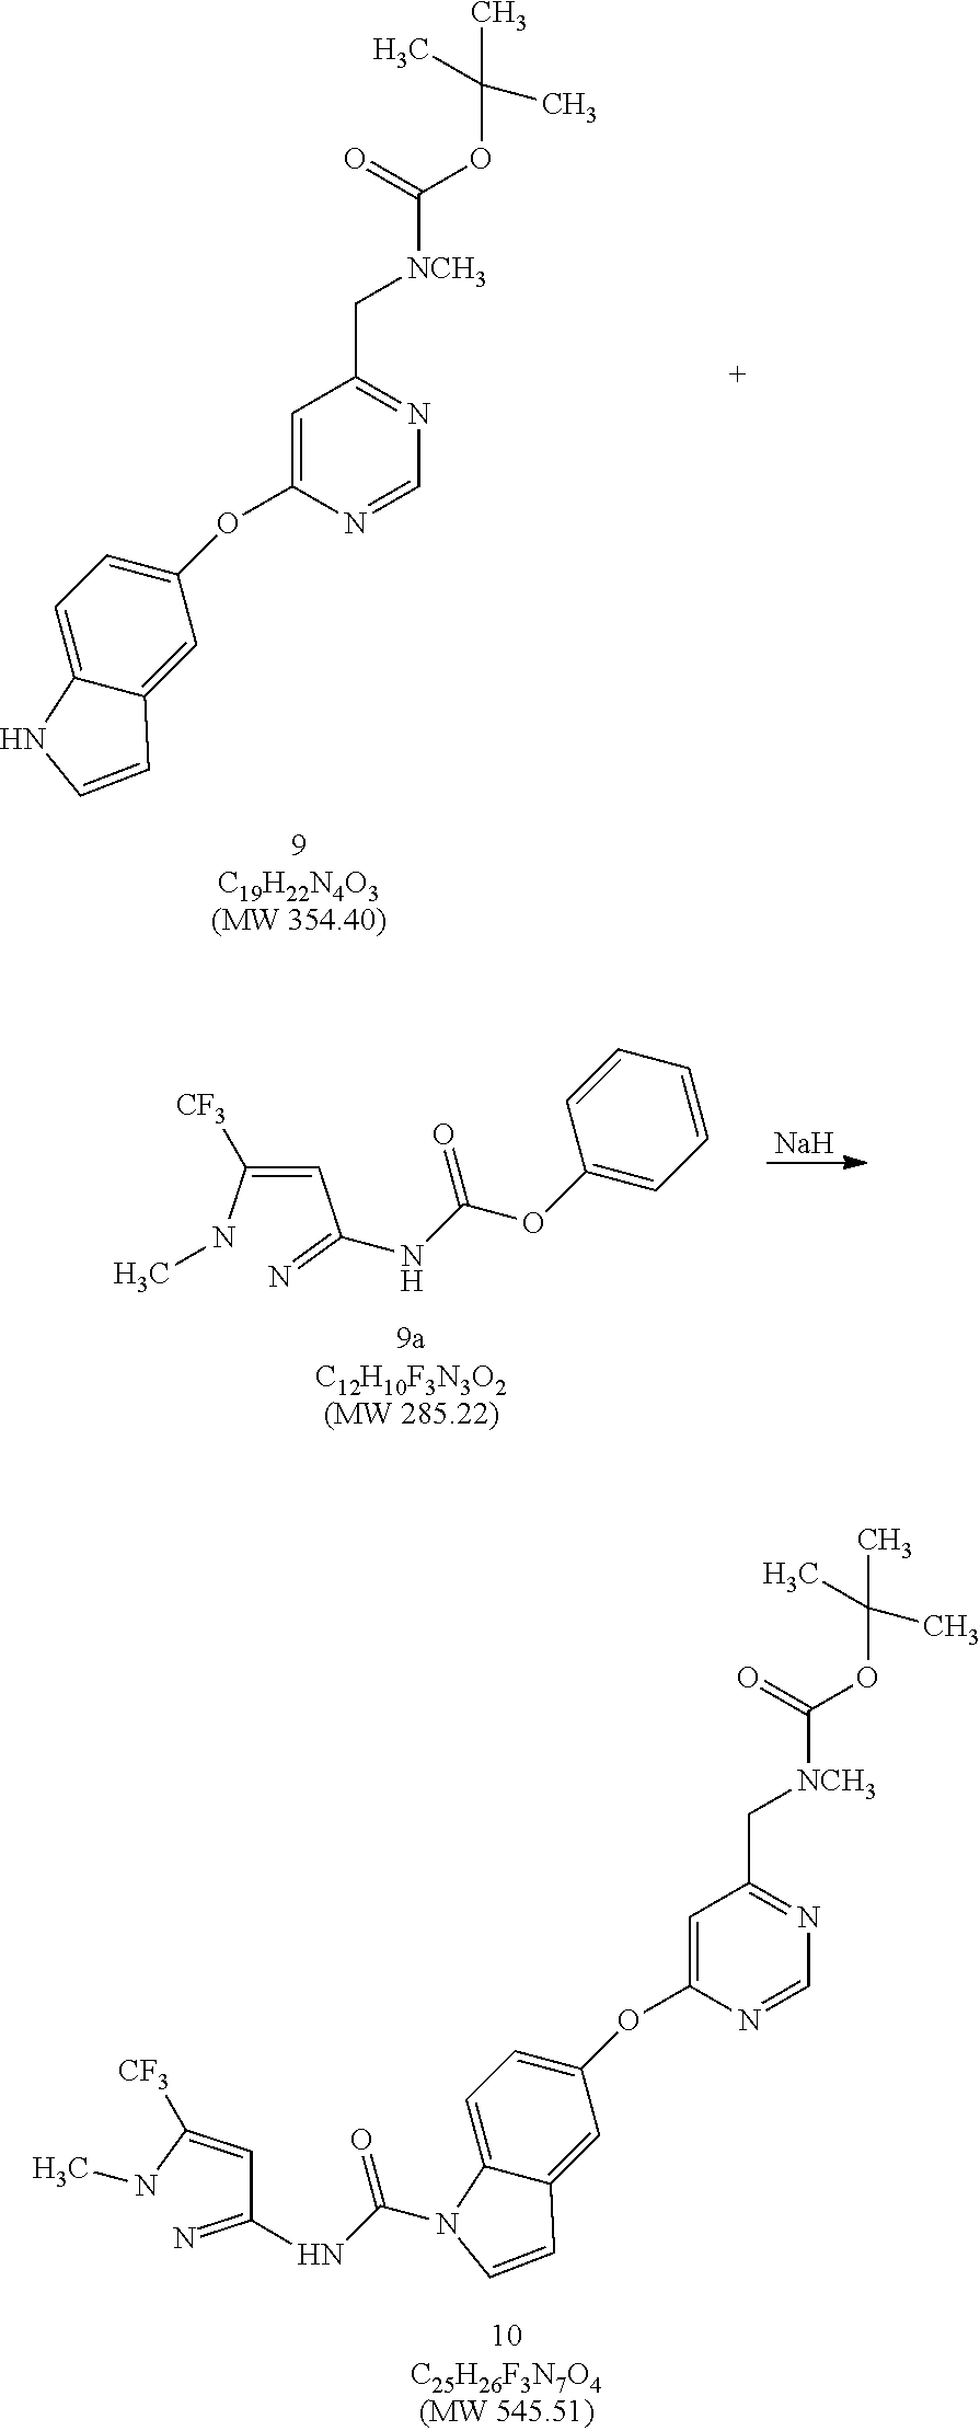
C1=C(OC2=CC=C3C(=C2)C=CN3)N=CN=C1C[NCH3]C(OC(C)(C)C)=O.C1(OC(NC(C=C(NC)[CF3])=N)=O)=CC=CC=C1.[Na].C1=C(OC2=CC=C3C(=C2)C=CN3C(=O)NC(C=C(NC)[CF3])=N)N=CN=C1C[NCH3]C(OC(C)(C)C)=O
